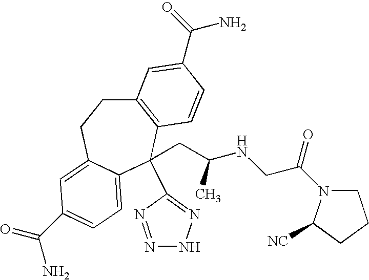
C12=C(C(C3=NNN=N3)(CC(NCC(N3CCCC3[NC])=O)C)C3=CC=C(C(=O)N)C=C3CC1)C=CC(C(=O)N)=C2
